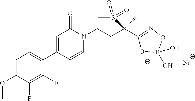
[Na].O(C1=CC=C(C2=CC(=O)N(CCC(C3=NOB(O)(O)O3)(C)S(C)(=O)=O)C=C2)C(F)=C1F)C
